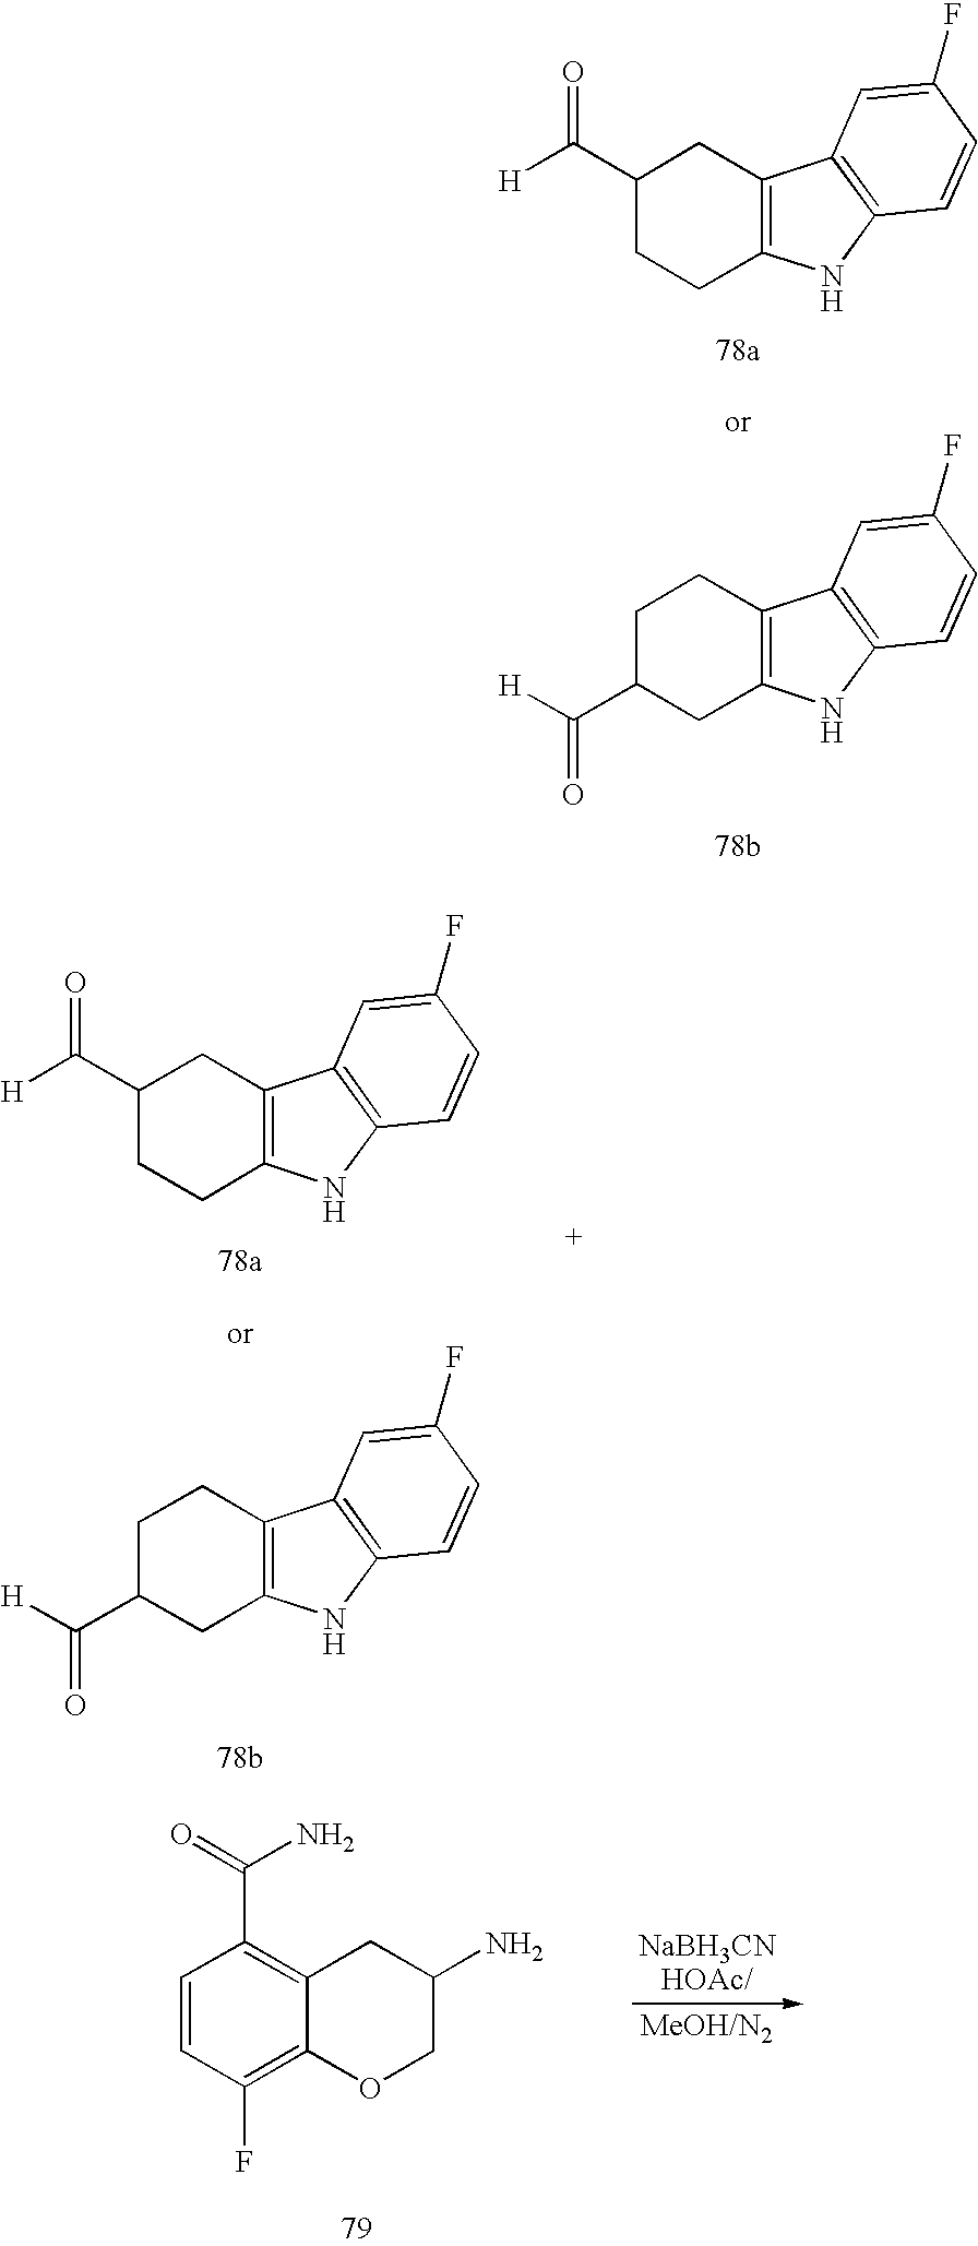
C1C2=C(CCC1C([H])=O)C1=C(N2)C=CC(F)=C1.C1C2=C(CC(C([H])=O)C1)C1=C(N2)C=CC(F)=C1.C1C2=C(CCC1C([H])=O)C1=C(N2)C=CC(F)=C1.C1C2=C(CC(C([H])=O)C1)C1=C(N2)C=CC(F)=C1.C1(F)=C2C(=C(C(=O)N)C=C1)CC(N)CO2
